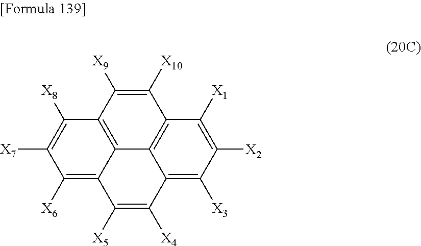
C12=C3C([X9])=C([X10])C4=C1C(=C([X3])C([X2])=C4[X1])C([X4])=C([X5])C2=C([X6])C([X7])=C3[X8]
